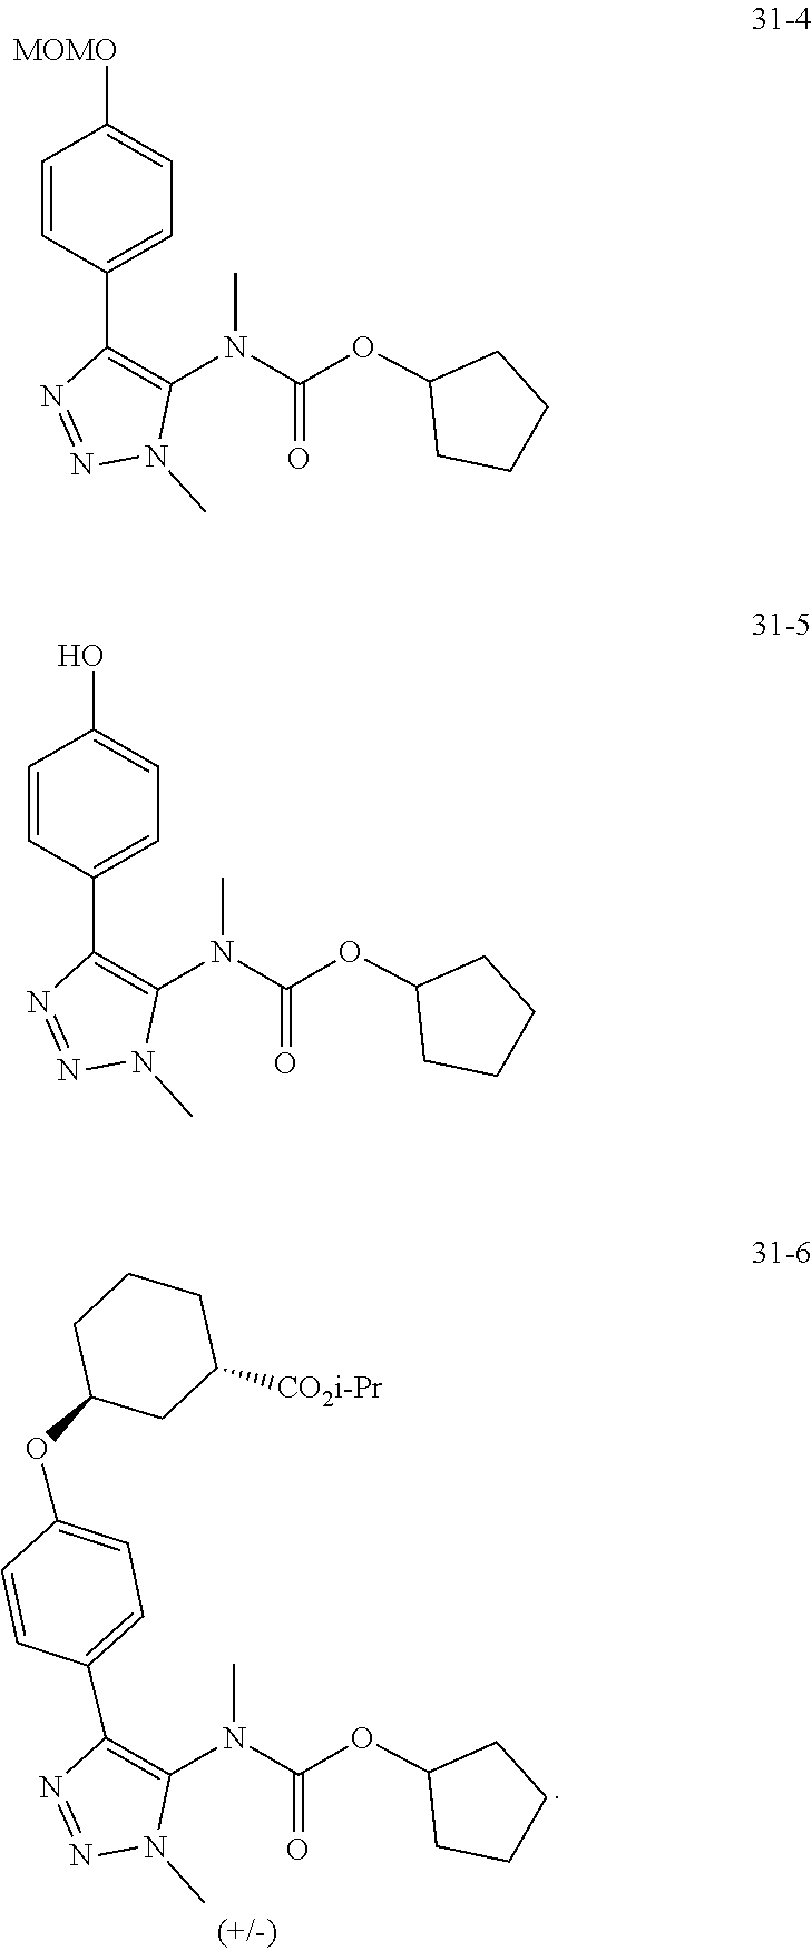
O(C1CCCC1)C(N(C1=C(C2=CC=C([MOMO])C=C2)N=NN1C)C)=O.O(C1CCCC1)C(N(C1=C(C2=CC=C(O)C=C2)N=NN1C)C)=O.O(C1CCCC1)C(N(C1=C(C2=CC=C(OC3CCCC([CO2i-Pr])C3)C=C2)N=NN1C)C)=O
